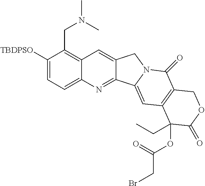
C1([TBDPSO])=CC=C2C(=C1CN(C)C)C=C1C(=N2)C2=CC3=C(C(=O)N2C1)COC(=O)C3(OC(CBr)=O)CC
